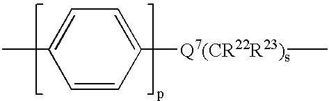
C1=CC([Q7(CR22R23)s]C)=CC=C1C
